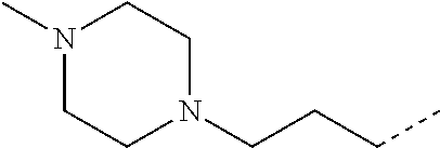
C1CN(CCCC)CCN1C
